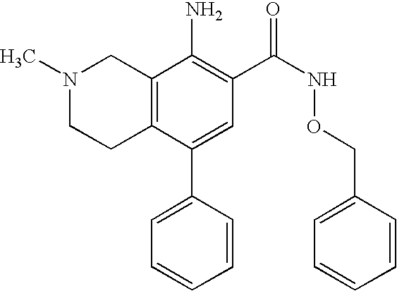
N1(C)CCC2=C(C1)C(N)=C(C(NOCC1=CC=CC=C1)=O)C=C2C1=CC=CC=C1
